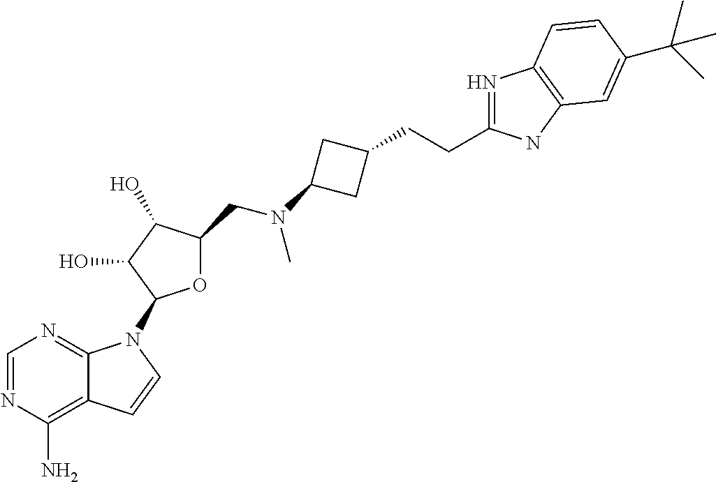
C1=NC(N)=C2C(=N1)N(C1OC(CN(C3CC(CCC4=NC5=C(N4)C=C(C(C)(C)C)C=C5)C3)C)C(O)C1O)C=C2
